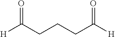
[H]C(CCCC([H])=O)=O
